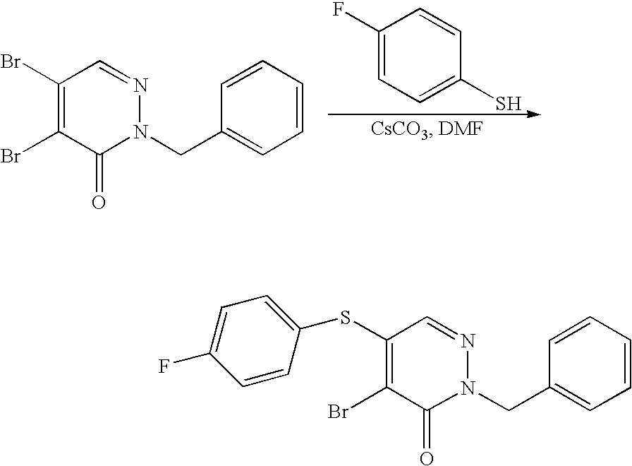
C1=CC=CC(CN2N=CC(Br)=C(Br)C2=O)=C1.C1(F)=CC=C(S)C=C1.C1=CC=CC(CN2N=CC(SC3=CC=C(F)C=C3)=C(Br)C2=O)=C1
